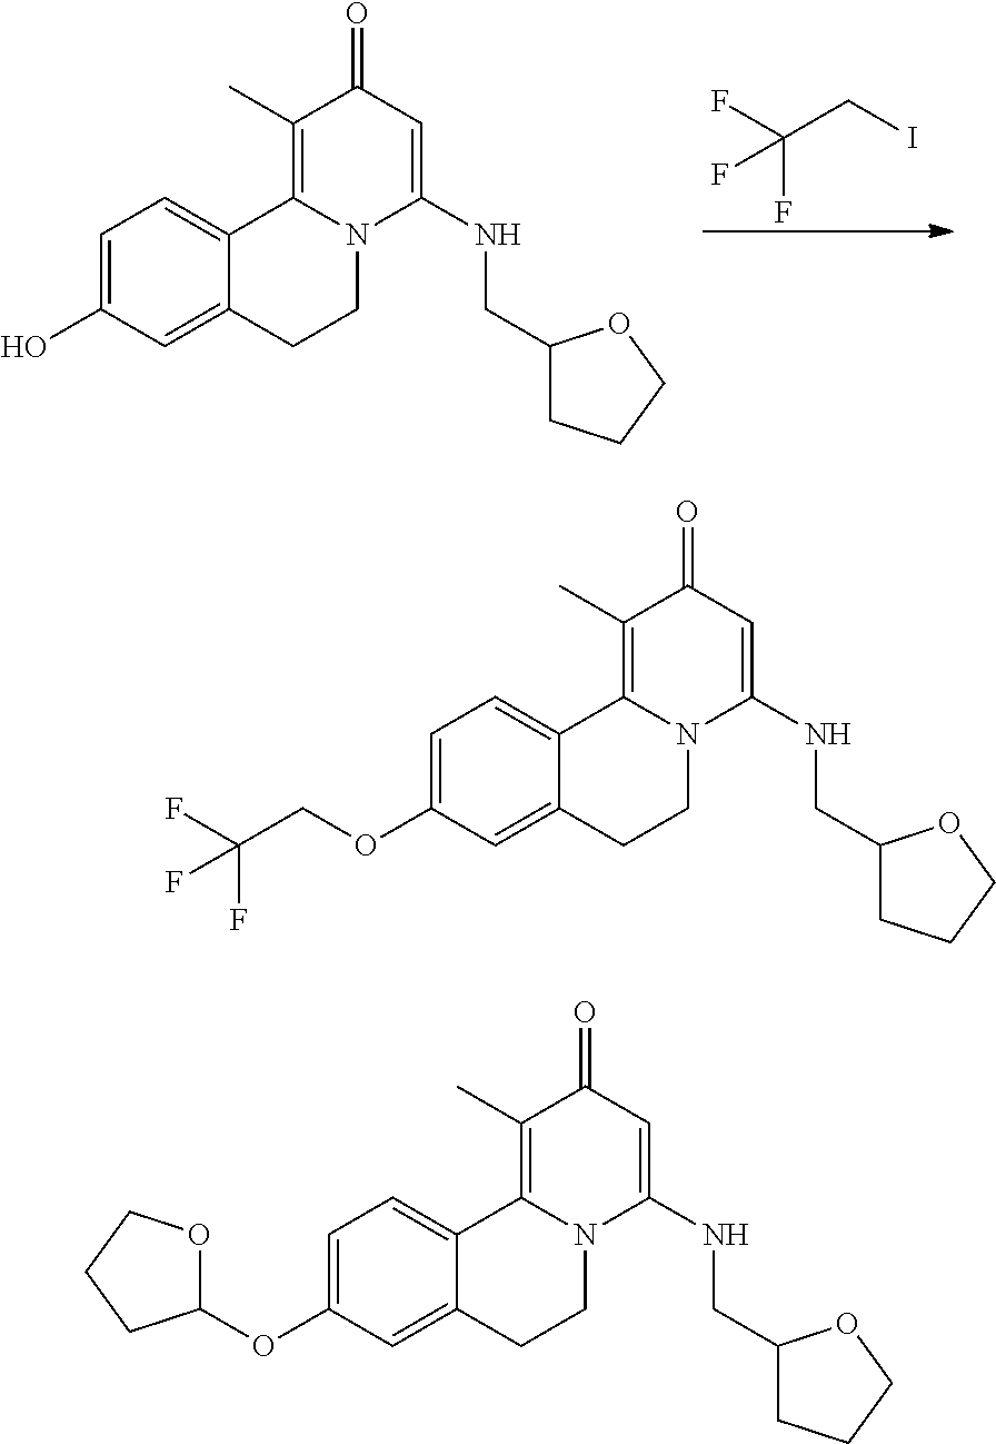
FC(CI)(F)F.C1=C(O)C=C2C(=C1)C1=C(C)C(=O)C=C(NCC3CCCO3)N1CC2.C1=C(OCC(F)(F)F)C=C2C(=C1)C1=C(C)C(=O)C=C(NCC3CCCO3)N1CC2.C1=C(OC2OCCC2)C=C2C(=C1)C1=C(C)C(=O)C=C(NCC3CCCO3)N1CC2
